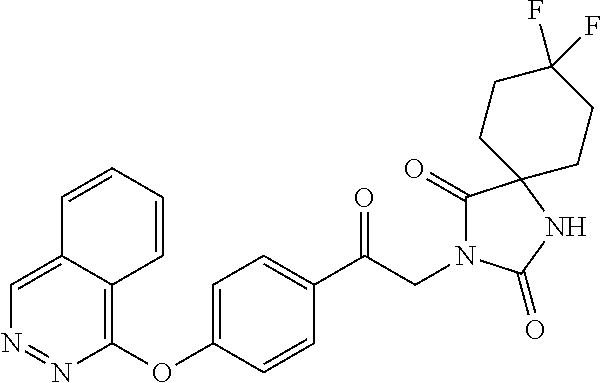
C1(C(CN2C(=O)C3(NC2=O)CCC(F)(F)CC3)=O)=CC=C(OC2=C3C(=CN=N2)C=CC=C3)C=C1
